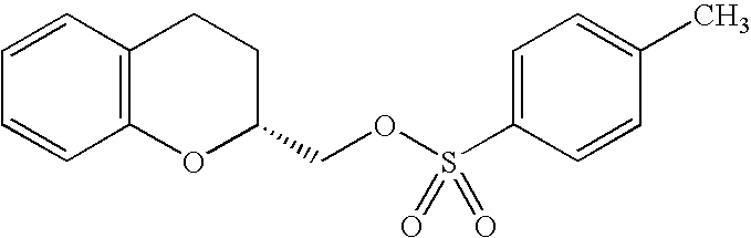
C12=C(C=CC=C1)CCC(COS(C1=CC=C(C)C=C1)(=O)=O)O2
